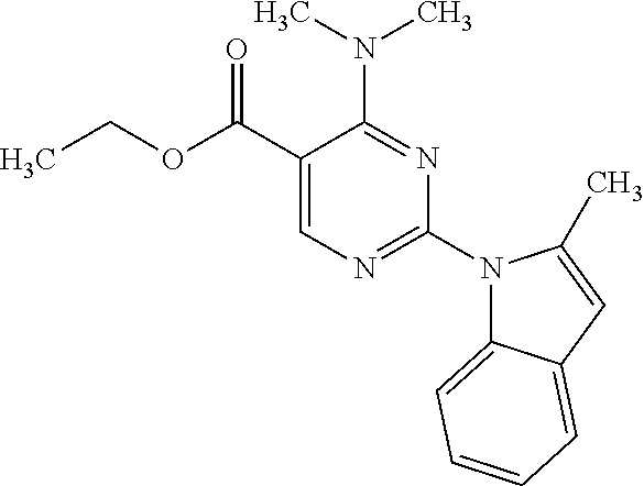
CCOC(C1=CN=C(N2C3=CC=CC=C3C=C2C)N=C1N(C)C)=O
